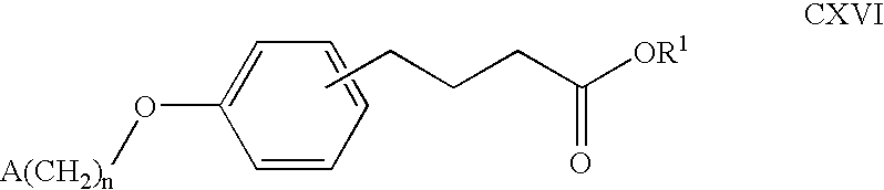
C1=CC=CC(O[A(CH2)n])=C1.CCCCC([OR1])=O
